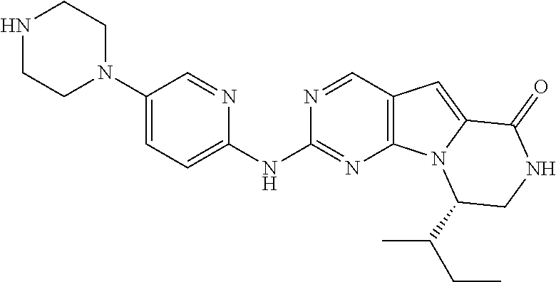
N1CCN(C2=CC=C(NC3=NC4=C(C=N3)C=C3N4C(C(C)CC)CNC3=O)N=C2)CC1
